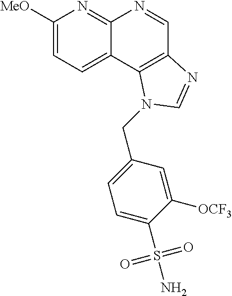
C1([MeO])=CC=C2C(=N1)N=CC1=C2N(CC2=CC=C(S(N)(=O)=O)C([OCF3])=C2)C=N1
